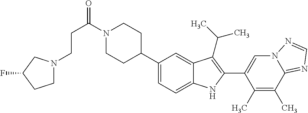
C(C(=O)N1CCC(C2=CC=C3C(=C2)C(C(C)C)=C(C2=CN4C(=NC=N4)C(C)=C2C)N3)CC1)CN1CCC(F)C1
